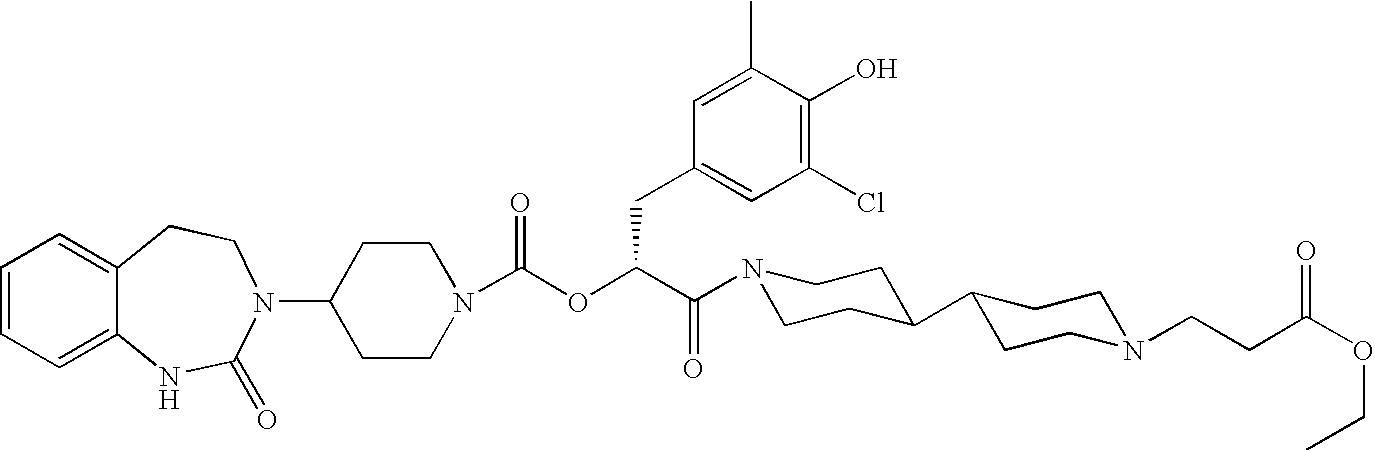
C1(N2C(=O)NC3=CC=CC=C3CC2)CCN(C(OC(C(=O)N2CCC(C3CCN(CCC(OCC)=O)CC3)CC2)CC2=CC(Cl)=C(O)C(C)=C2)=O)CC1
